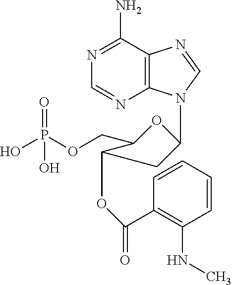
N1=C(N)C2=C(N=C1)N(C1OC(COP(O)(=O)O)C(OC(C3=C(NC)C=CC=C3)=O)C1)C=N2
